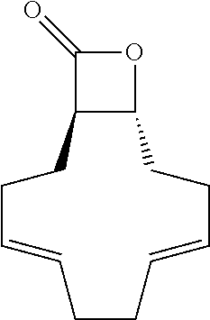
C12C(CCC=CCCC=CCC1)OC2=O
